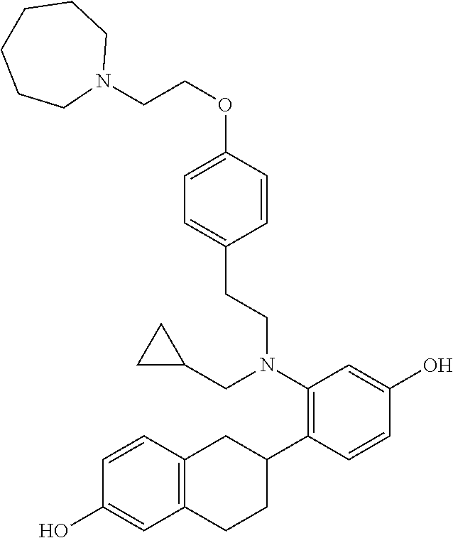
C1=C(OCCN2CCCCCC2)C=CC(CCN(C2=C(C3CC4=C(CC3)C=C(O)C=C4)C=CC(O)=C2)CC2CC2)=C1
